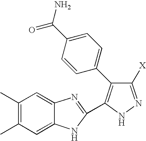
C1(C)=C(C)C=C2C(=C1)N=C(C1=C(C3=CC=C(C(N)=O)C=C3)C([X])=NN1)N2
